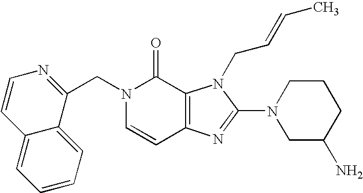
C(N1C=CC2=C(C1=O)N(CC=CC)C(N1CC(N)CCC1)=N2)C1=NC=CC2=CC=CC=C12
